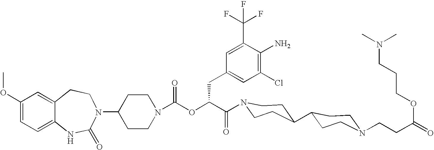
C12=CC(OC)=CC=C1NC(=O)N(C1CCN(C(OC(C(=O)N3CCC(C4CCN(CCC(=O)OCCCN(C)C)CC4)CC3)CC3=CC(Cl)=C(N)C(C(F)(F)F)=C3)=O)CC1)CC2
